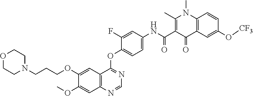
C1=NC2=C(C=C(OCCCN3CCOCC3)C(OC)=C2)C(OC2=CC=C(NC(C3=C(C)N(C)C4=C(C3=O)C=C(O[CF3])C=C4)=O)C=C2F)=N1
